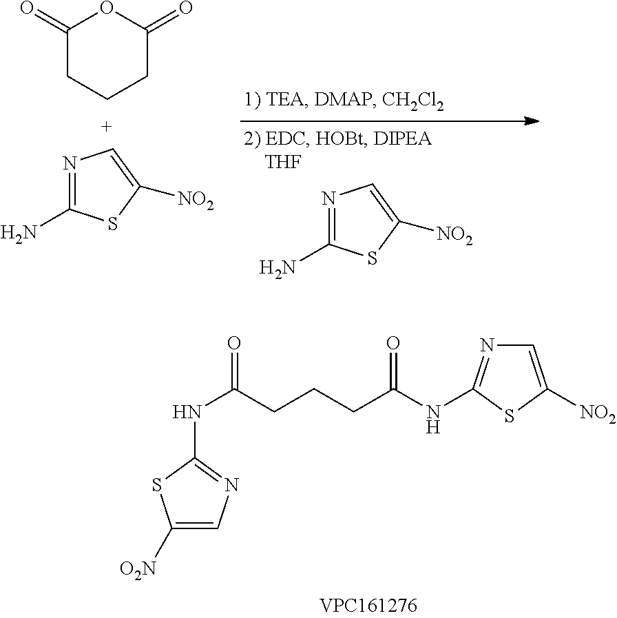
N(C(CCCC(NC1=NC=C([NO2])S1)=O)=O)C1=NC=C([O2N])S1.C1(=O)CCCC(=O)O1.NC1=NC=C([NO2])S1.NC1=N[C+]=C([NO2])S1
